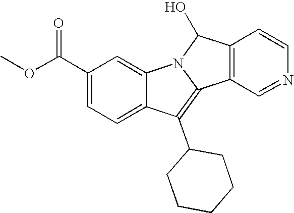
C1(C(OC)=O)=CC=C2C(=C1)N1C(=C2C2CCCCC2)C2=C(C1O)C=CN=C2
